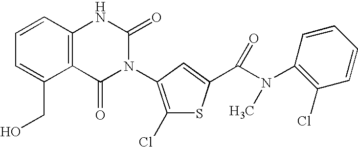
C12=C(C=CC=C1CO)NC(=O)N(C1=C(Cl)SC(C(N(C3=C(Cl)C=CC=C3)C)=O)=C1)C2=O
